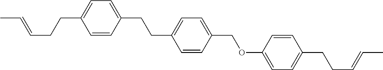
C(=CCCC1=CC=C(CCC2=CC=C(COC3=CC=C(CCC=CC)C=C3)C=C2)C=C1)C
